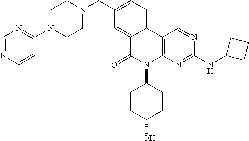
C1N(C2=NC=NC=C2)CCN(CC2=CC=C3C(=C2)C(=O)N(C2CCC(O)CC2)C2=C3C=NC(NC3CCC3)=N2)C1
